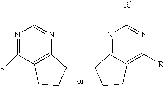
N1=C([R])C2=C(N=C1)CCC2.N1=C2C(=C([R])N=C1[R^])CCC2
